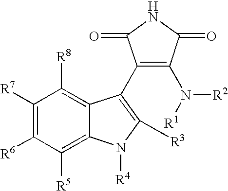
C1(C2=C([R3])N([R4])C3=C([R5])C([R6])=C([R7])C([R8])=C32)=C(N([R2])[R1])C(=O)NC1=O
